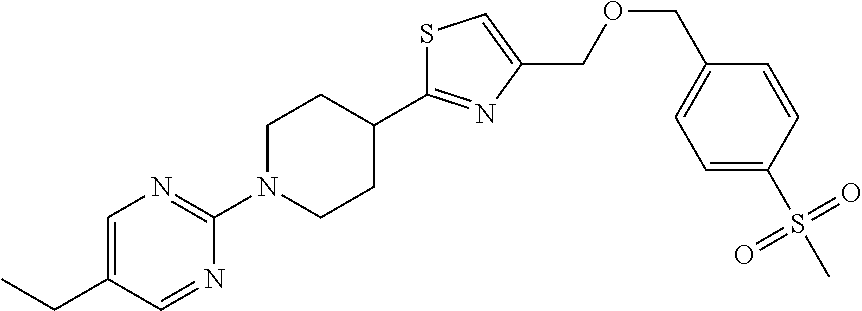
C1=C(CC)C=NC(N2CCC(C3=NC(COCC4=CC=C(S(=O)(C)=O)C=C4)=CS3)CC2)=N1
